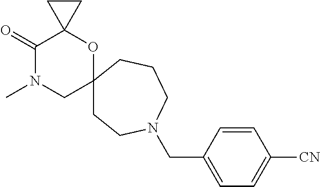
C1(=O)N(C)CC2(OC13CC3)CCN(CC1=CC=C([CN])C=C1)CCC2
